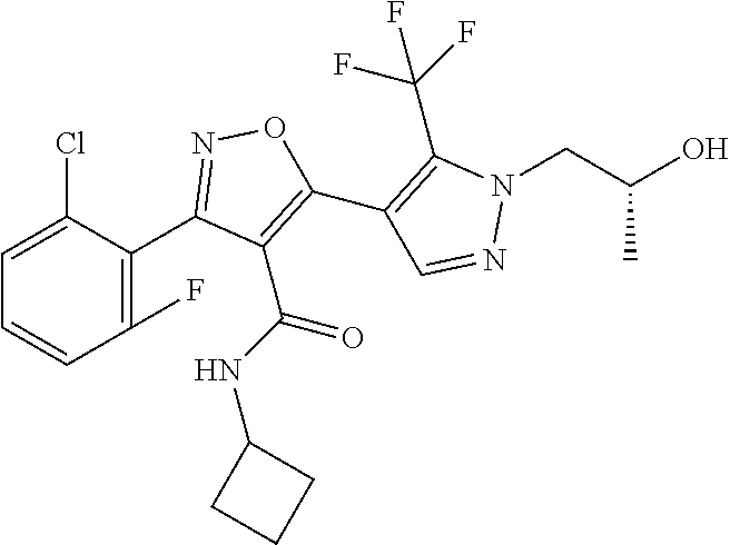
C1=CC(F)=C(C2=NOC(C3=C(C(F)(F)F)N(CC(O)C)N=C3)=C2C(=O)NC2CCC2)C(Cl)=C1
